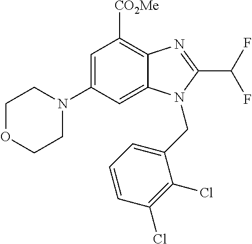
C1OCCN(C2=CC([CO2Me])=C3C(=C2)N(CC2=CC=CC(Cl)=C2Cl)C(C(F)F)=N3)C1
